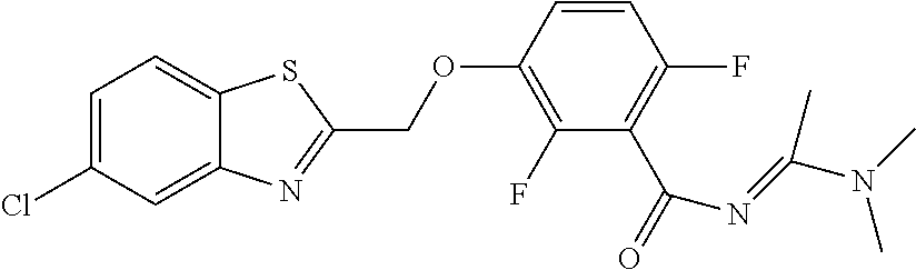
C1=C(Cl)C=C2C(=C1)SC(COC1=C(F)C(C(=O)N=C(N(C)C)C)=C(F)C=C1)=N2
